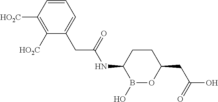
C1CC(NC(CC2=CC=CC([HO2C])=C2[HO2C])=O)B(O)OC1CC(O)=O
